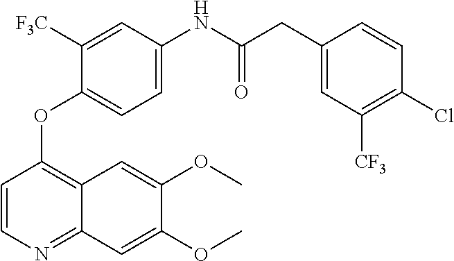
C1=CN=C2C(=C1OC1=CC=C(NC(CC3=CC([CF3])=C(Cl)C=C3)=O)C=C1[F3C])C=C(OC)C(OC)=C2
